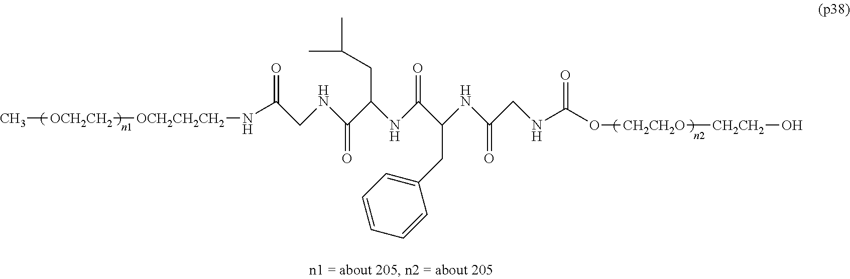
[OCH2CH2CH2](NC(=O)CNC(C(NC(C(NC(CNC(O[CH2CH2O][CH2CH2]O)=O)=O)CC1=CC=CC=C1)=O)CC(C)C)=O)[OCH2CH2]C
